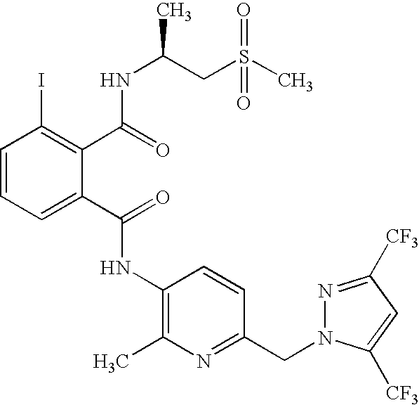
C1=CC=C(C(=O)NC2=C(C)N=C(CN3N=C([CF3])C=C3[CF3])C=C2)C(C(=O)NC(CS(C)(=O)=O)C)=C1I
